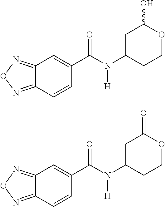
C1C(N([H])C(=O)C2=CC3=NON=C3C=C2)CCOC1O.C1C(N([H])C(=O)C2=CC3=NON=C3C=C2)CCOC1=O
